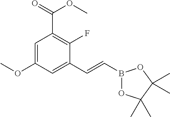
C1=C(OC)C=C(C=CB2OC(C)(C)C(C)(C)O2)C(F)=C1C(=O)OC
